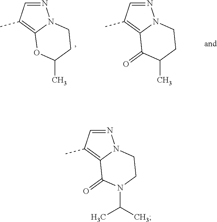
N1=CC(C)=C2N1CCC(C)O2.N1=CC(C)=C2N1CCC(C)C2=O.N1=CC(C)=C2N1CCN(C(C)C)C2=O
